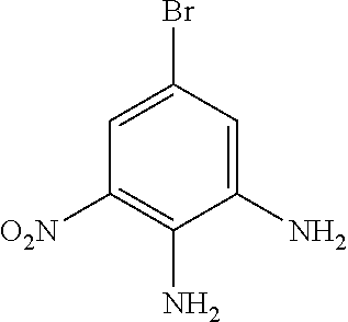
C1([O2N])=C(N)C(N)=CC(Br)=C1
